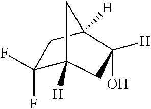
C1(F)(F)C2([H])CC([H])(O)C([H])(C1)C2
